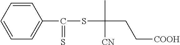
C1=CC=CC(C(SC(C)([CN])CC[COOH])=S)=C1
